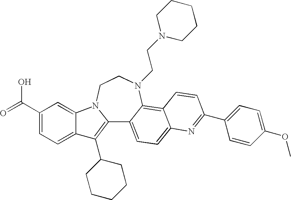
C12=C(C3CCCCC3)C3=CC=C(C(=O)O)C=C3N1CCN(CCN1CCCCC1)C1=C3C(=CC=C21)N=C(C1=CC=C(OC)C=C1)C=C3
